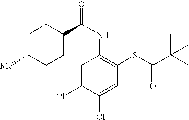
C(NC1=C(SC(C(C)(C)C)=O)C=C(Cl)C(Cl)=C1)(=O)C1CCC([Me])CC1
